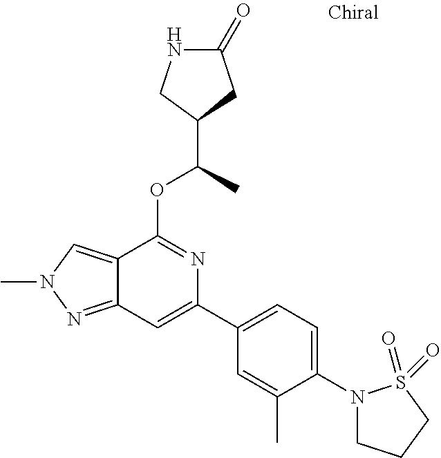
N1C(=O)CC(C(C)OC2=NC(C3=CC=C(N4CCCS4(=O)=O)C(C)=C3)=CC3=NN(C)C=C23)C1
